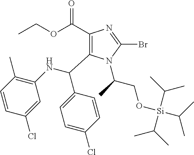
C(C)(CO[Si](C(C)C)(C(C)C)C(C)C)N1C(Br)=NC(C(OCC)=O)=C1C(NC1=C(C)C=CC(Cl)=C1)C1=CC=C(Cl)C=C1
